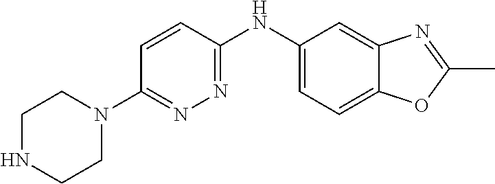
C1NCCN(C2=NN=C(NC3=CC=C4C(=C3)N=C(C)O4)C=C2)C1
